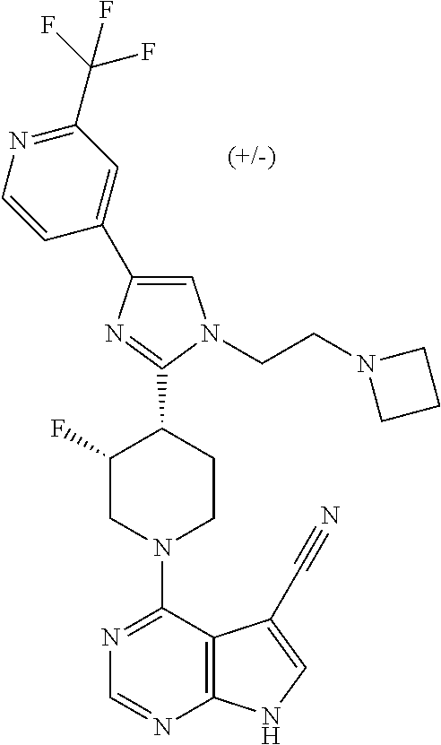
N1=C(C(F)(F)F)C=C(C2=CN(CCN3CCC3)C(C3C(F)CN(C4=NC=NC5=C4C(C#N)=CN5)CC3)=N2)C=C1
